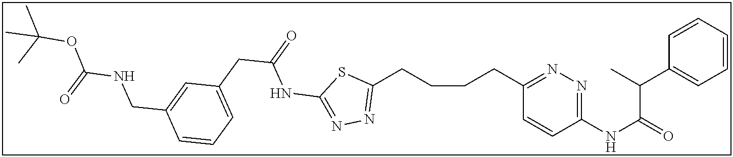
C1(CCCCC2=NN=C(NC(=O)CC3=CC=CC(CNC(OC(C)(C)C)=O)=C3)S2)=NN=C(NC(=O)C(C)C2=CC=CC=C2)C=C1
